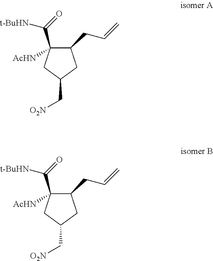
C1(CC=C)C([AcHN])(C(=O)[t-BuHN])CC(C[O2N])C1.C1(CC=C)C([AcHN])(C(=O)[t-BuHN])CC(C[O2N])C1
